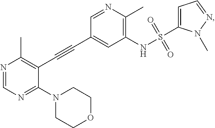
N1=CN=C(N2CCOCC2)C(C#CC2=CC(NS(=O)(=O)C3=CC=NN3C)=C(C)N=C2)=C1C
